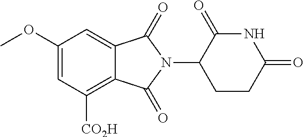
C1([CO2H])=C2C(=CC(OC)=C1)C(=O)N(C1CCC(=O)NC1=O)C2=O
